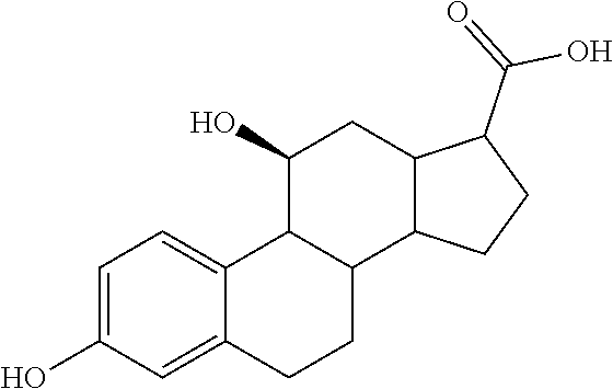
C1=C(O)C=C2C(=C1)C1C(CC2)C2C(CC1O)C(C(=O)O)CC2
